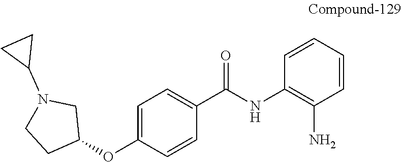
C1=C(C(=O)NC2=C(N)C=CC=C2)C=CC(OC2CCN(C3CC3)C2)=C1
